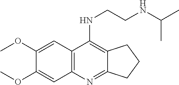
C1(OC)=CC2=C(C=C1OC)C(NCCNC(C)C)=C1C(=N2)CCC1
